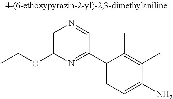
C1=C(OCC)N=C(C2=CC=C(N)C(C)=C2C)C=N1
